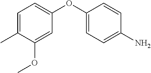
C1=C(C)C(OC)=CC(OC2=CC=C(N)C=C2)=C1
